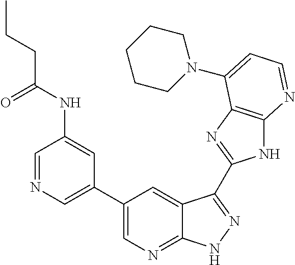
C1=NC=C(C2=CN=C3C(=C2)C(C2=NC4=C(N2)N=CC=C4N2CCCCC2)=NN3)C=C1NC(=O)CCC
